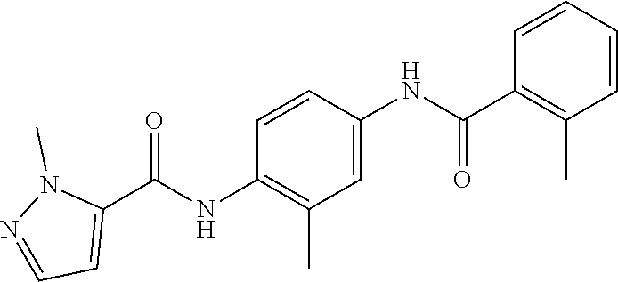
C1=CC=CC(C(NC2=CC(C)=C(NC(C3=CC=NN3C)=O)C=C2)=O)=C1C
